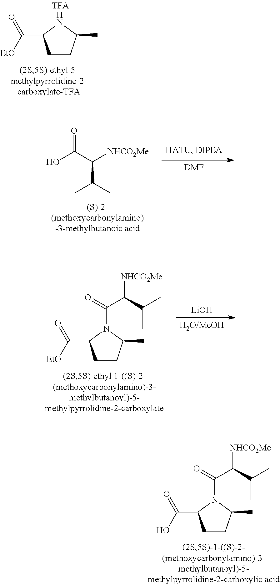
[DMF].O=C(O)C(C(C)C)[NHCO2Me].[H2O/MeOH].[LiOH].C1CC(C)N(C(C([NHCO2Me])C(C)C)=O)C1C(=O)[EtO].C1CC(C)N(C(C([NHCO2Me])C(C)C)=O)C1C(=O)O.C1CC(C)NC1C(=O)[EtO]
